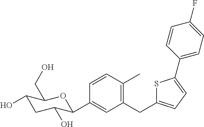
C1=CC(C)=C(CC2=CC=C(C3=CC=C(F)C=C3)S2)C=C1C1C(O)CC(O)C(CO)O1
